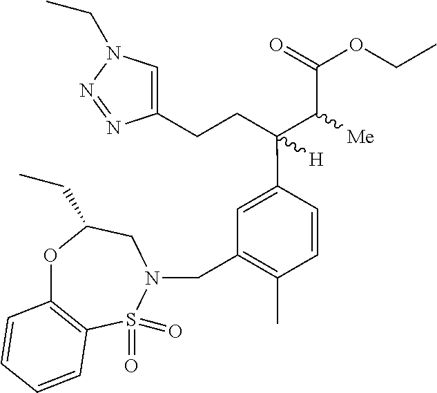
C1(CCC(C2=CC(CN3CC(CC)OC4=C(S3(=O)=O)C=CC=C4)=C(C)C=C2)(C(C(OCC)=O)[Me])[H])=CN(CC)N=N1
